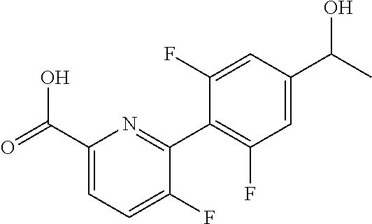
C1(C(=O)O)=CC=C(F)C(C2=C(F)C=C(C(C)O)C=C2F)=N1
